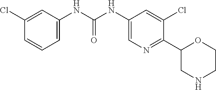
O=C(NC1=CN=C(C2CNCCO2)C(Cl)=C1)NC1=CC=CC(Cl)=C1
